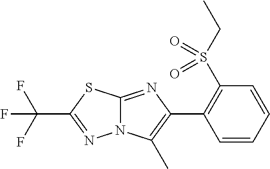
C1=CC=CC(S(CC)(=O)=O)=C1C1=C(C)N2C(=N1)SC(C(F)(F)F)=N2
